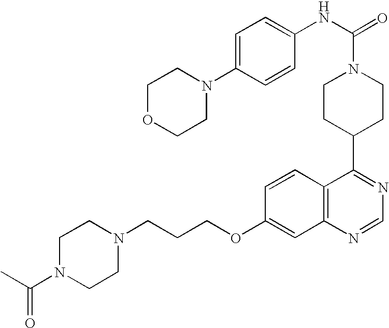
C1CC(C2=NC=NC3=C2C=CC(OCCCN2CCN(C(C)=O)CC2)=C3)CCN1C(=O)NC1=CC=C(N2CCOCC2)C=C1
